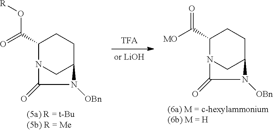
C1(C(=O)[MO])N2CC(CC1)N([OBn])C2=O.C1(C(=O)O[R])N2CC(CC1)N([OBn])C2=O
